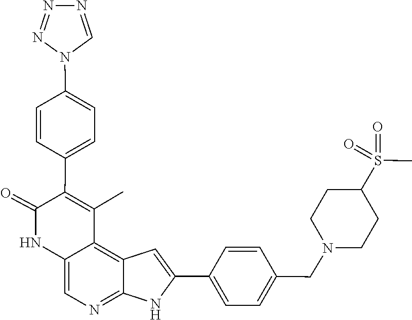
C1=CC(CN2CCC(S(=O)(=O)C)CC2)=CC=C1C1=CC2=C3C(=CN=C2N1)NC(=O)C(C1=CC=C(N2N=NN=C2)C=C1)=C3C
